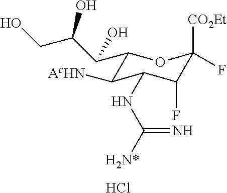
Cl.C1(C(C(CO)O)O)C([AcHN])C(NC(=N)[H2N*])C(F)C([CO2Et])(F)O1
